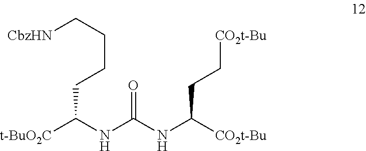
[t-BuO2C]C(NC(NC([CO2t-Bu])CC[CO2t-Bu])=O)CCCC[CbzHN]
